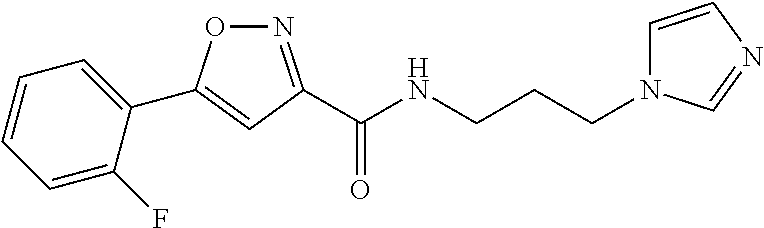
C1(C2=CC(C(NCCCN3C=CN=C3)=O)=NO2)=CC=CC=C1F
